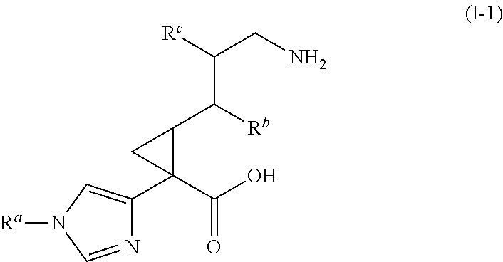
N1=CN([Ra])C=C1C1(C(O)=O)C(C([Rb])C([Rc])CN)C1
